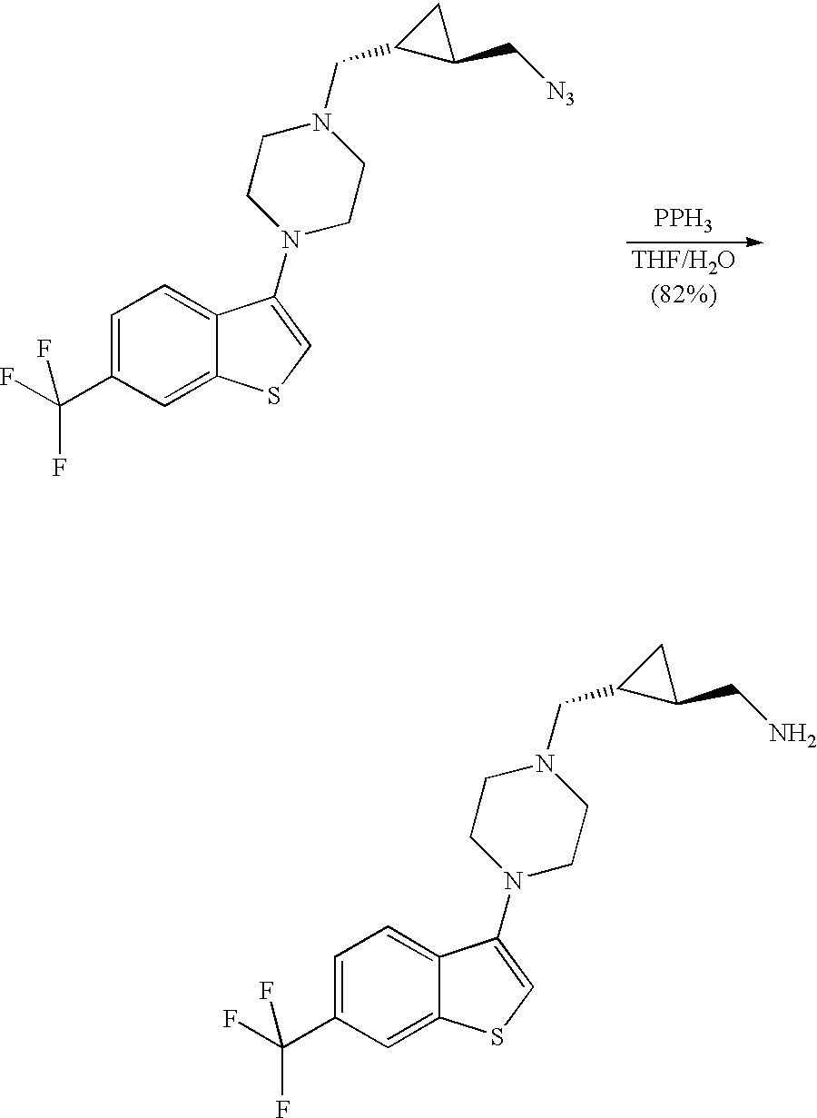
C1=C(C(F)(F)F)C=C2C(=C1)C(N1CCN(CC3C(CN)C3)CC1)=CS2.C1=C(C(F)(F)F)C=C2C(=C1)C(N1CCN(CC3C(C[N3])C3)CC1)=CS2.[PPH3]
